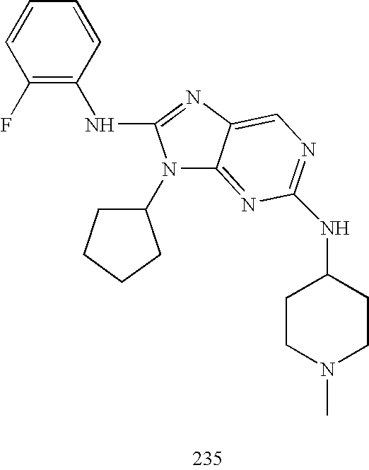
N(C1=C(F)C=CC=C1)C1=NC2=CN=C(NC3CCN(C)CC3)N=C2N1C1CCCC1
